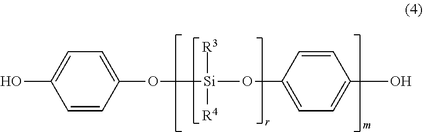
OC1=CC=C(O[Si]([R3])([R4])OC2=CC=C(O)C=C2)C=C1
